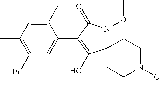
C12(N(OC)C(=O)C(C3=CC(Br)=C(C)C=C3C)=C1O)CCN(OC)CC2
